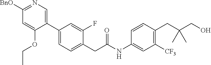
C1(C2=CN=C([BnO])C=C2OCC)=CC=C(CC(NC2=CC([CF3])=C(CC(CO)(C)C)C=C2)=O)C(F)=C1
